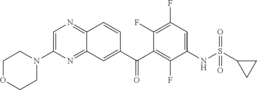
C1=C(N2CCOCC2)N=C2C(=N1)C=CC(C(C1=C(F)C(NS(=O)(=O)C3CC3)=CC(F)=C1F)=O)=C2
